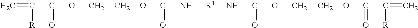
C=C([R])C(=O)OCCOC(=O)N[R1]NC(=O)OCCOC(=O)C([R])=C
